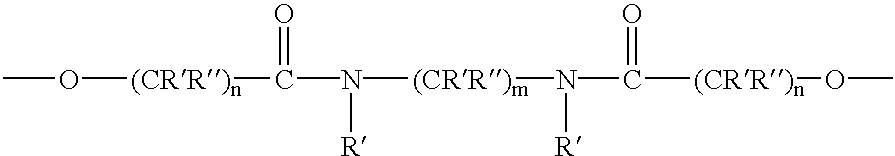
CO[(CRR)n]C(=O)N([R])[(CRR)m]N([R])C(=O)[(CRR)n]OC
